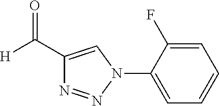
C1(C([H])=O)=CN(C2=CC=CC=C2F)N=N1
